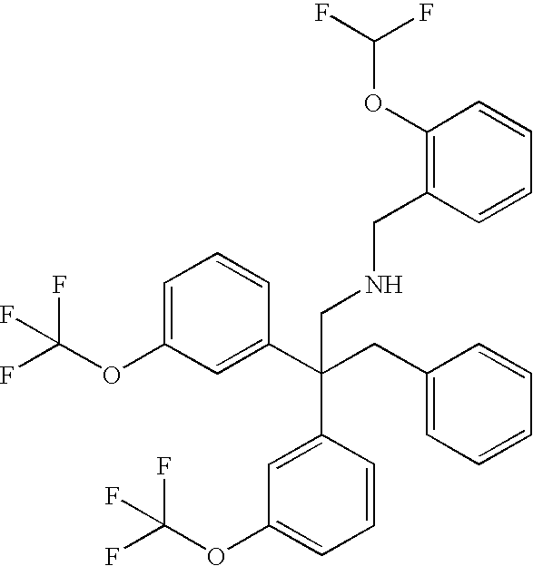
C1=C(OC(F)(F)F)C=C(C(CC2=CC=CC=C2)(C2=CC(OC(F)(F)F)=CC=C2)CNCC2=C(OC(F)F)C=CC=C2)C=C1
